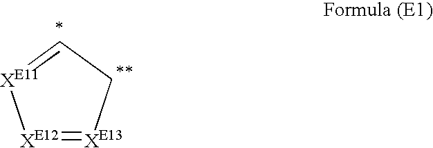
[XE12]1=[XE13]CC=[XE11]1
